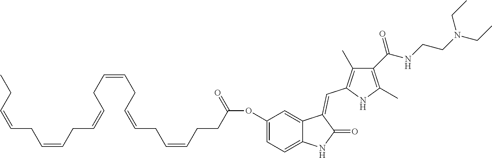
C1(OC(CCC=CCC=CCC=CCC=CCC=CCC=CCC)=O)=CC=C2C(=C1)C(=CC1=C(C)C(C(=O)NCCN(CC)CC)=C(C)N1)C(=O)N2
